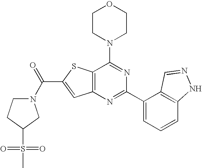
C1CN(C2=NC(C3=CC=CC4=C3C=NN4)=NC3=C2SC(C(=O)N2CCC(S(C)(=O)=O)C2)=C3)CCO1
